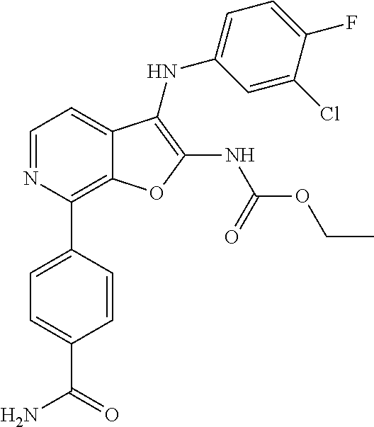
C12=C(C3=CC=C(C(N)=O)C=C3)N=CC=C1C(NC1=CC=C(F)C(Cl)=C1)=C(NC(=O)OCC)O2
